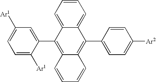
C1=CC=C2C(=C1)C(C1=CC=C([Ar2])C=C1)=C1C(=C2C2=CC([Ar1])=CC=C2[Ar1])C=CC=C1
